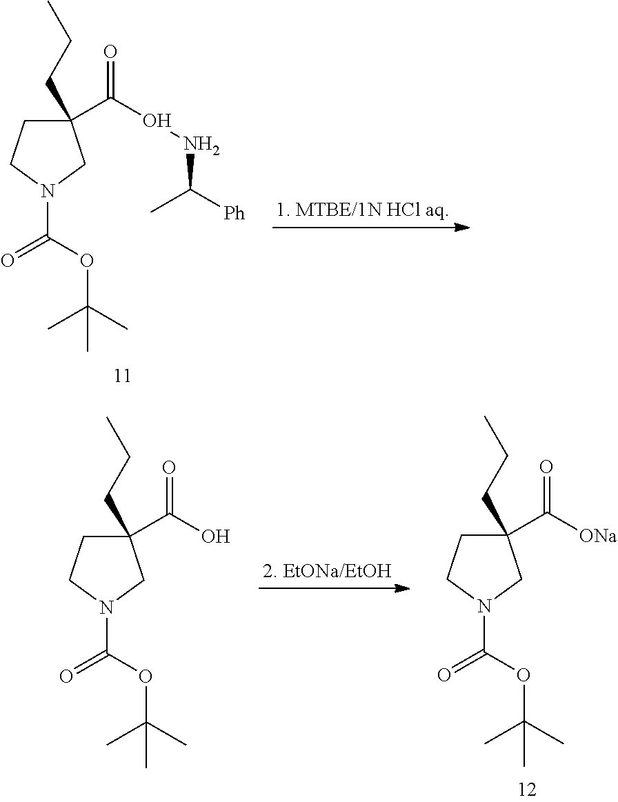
C1(CCC)(C(ONC([Ph])C)=O)CCN(C(OC(C)(C)C)=O)C1.C1(CCC)(C(O)=O)CCN(C(OC(C)(C)C)=O)C1.C1(CCC)(C([ONa])=O)CCN(C(OC(C)(C)C)=O)C1
